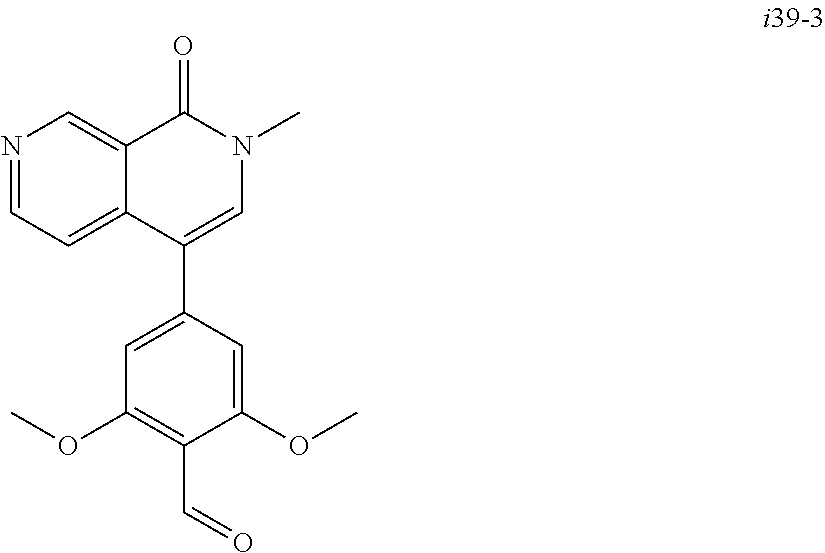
N1=CC=C2C(=C1)C(=O)N(C)C=C2C1=CC(OC)=C(C=O)C(OC)=C1
